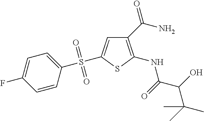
C1(C(N)=O)=C(NC(C(O)C(C)(C)C)=O)SC(S(C2=CC=C(F)C=C2)(=O)=O)=C1
